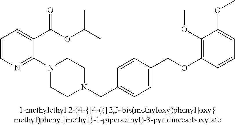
C1=CN=C(N2CCN(CC3=CC=C(COC4=C(OC)C(OC)=CC=C4)C=C3)CC2)C(C(OC(C)C)=O)=C1
